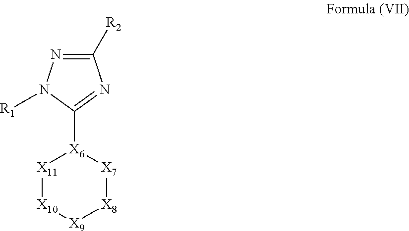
N1=C([R2])N=C([X6]2[X11][X10][X9][X8][X7]2)N1[R1]
